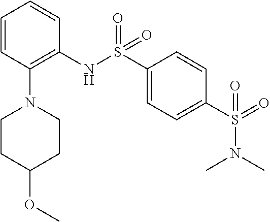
S(=O)(C1=CC=C(S(=O)(NC2=C(N3CCC(OC)CC3)C=CC=C2)=O)C=C1)(N(C)C)=O
